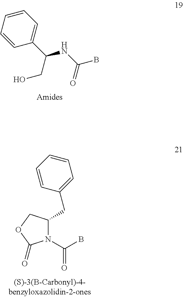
C1=CC=CC(C(CO)NC(B)=O)=C1.N1(C(B)=O)C(CC2=CC=CC=C2)COC1=O
